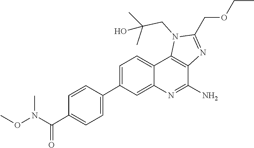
C(N1C2=C(N=C1COCC)C(N)=NC1=CC(C3=CC=C(C(N(OC)C)=O)C=C3)=CC=C12)C(C)(C)O
